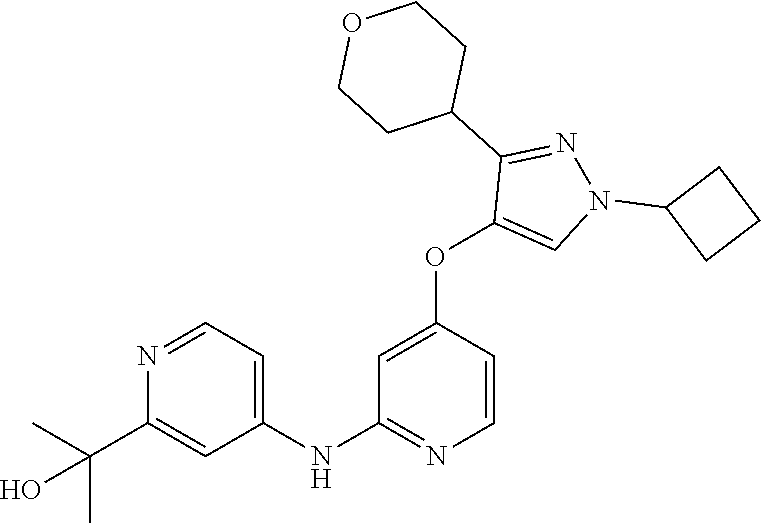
C1(NC2=NC=CC(OC3=CN(C4CCC4)N=C3C3CCOCC3)=C2)=CC=NC(C(C)(C)O)=C1
